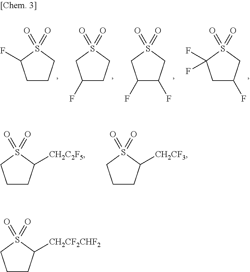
C1CCS(=O)(=O)C1F.C1(F)CCS(=O)(=O)C1.C1(F)C(F)CS(=O)(=O)C1.C1C(F)CS(=O)(=O)C1(F)F.C1CC([CH2C2F5])S(=O)(=O)C1.C1CC([CH2CF3])S(=O)(=O)C1.C1CC([CH2CF2CHF2])S(=O)(=O)C1
